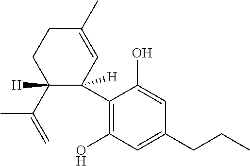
C1(CCC)=CC(O)=C(C2([H])C=C(C)CCC2(C(=C)C)[H])C(O)=C1
